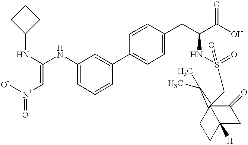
C1=C(NC(=C[N+]([O-])=O)NC2CCC2)C=C(C2=CC=C(CC(C(O)=O)NS(=O)(=O)CC34(C(C)C)C(=O)CC3([H])CC4)C=C2)C=C1
